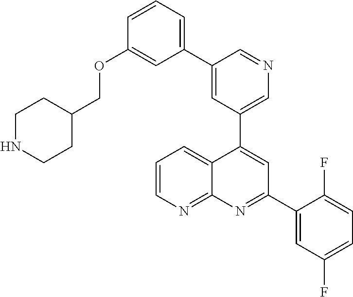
C1=C(C2=CC=CC(OCC3CCNCC3)=C2)C=NC=C1C1=CC(C2=CC(F)=CC=C2F)=NC2=NC=CC=C12
